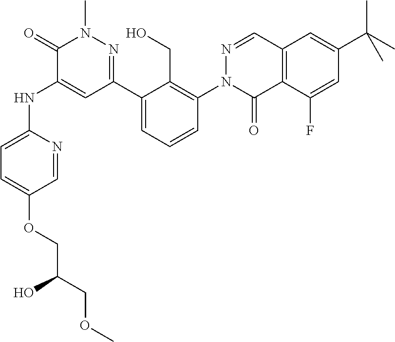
C1(=O)C(NC2=CC=C(OCC(O)COC)C=N2)=CC(C2=CC=CC(N3C(=O)C4=C(C=N3)C=C(C(C)(C)C)C=C4F)=C2CO)=NN1C
